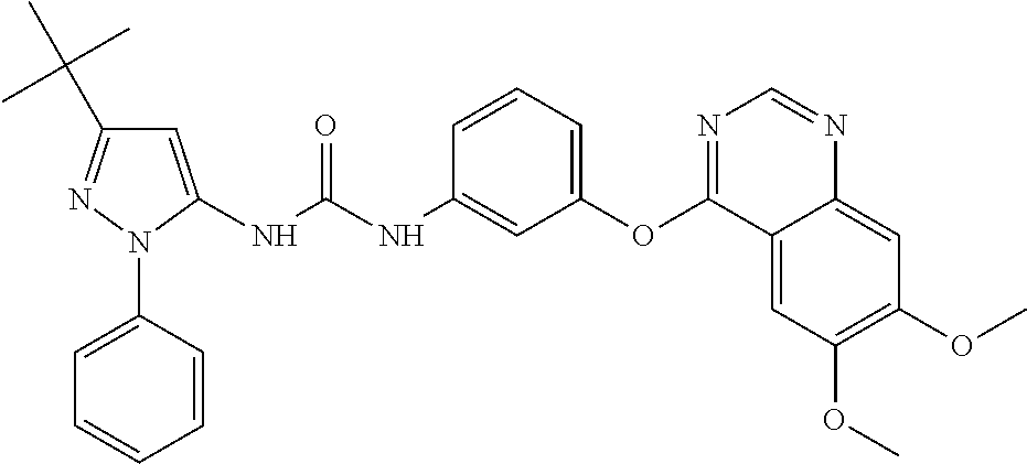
N(C(NC1=CC(OC2=NC=NC3=CC(OC)=C(OC)C=C23)=CC=C1)=O)C1=CC(C(C)(C)C)=NN1C1=CC=CC=C1
